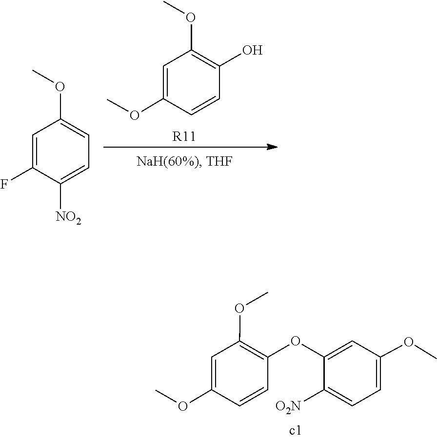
O(C)C1=C(O)C=CC(OC)=C1.[R11].O(C)C1=CC=C([NO2])C(F)=C1.O(C)C1=C(OC2=CC(OC)=CC=C2[O2N])C=CC(OC)=C1
